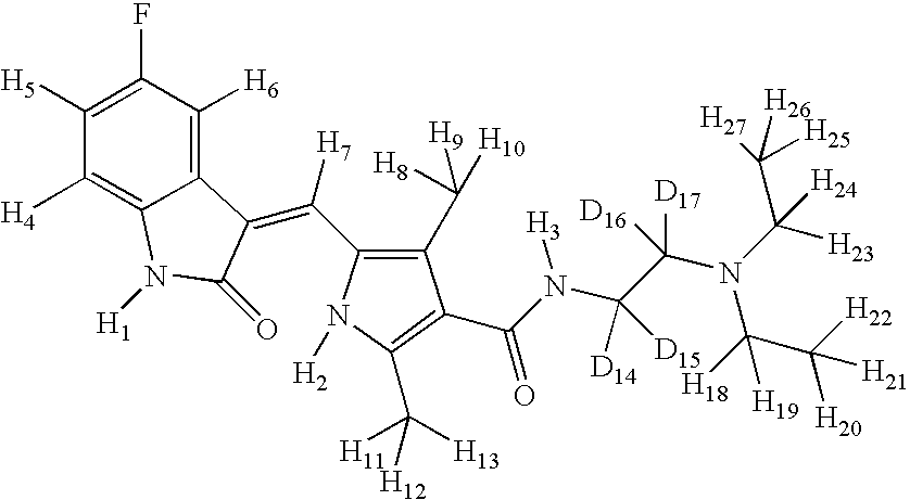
C1([H5])=C(F)C([H6])=C2C(=C1[H4])N([H1])C(=O)C2=C([H7])C1=C(C([H9])([H10])[H8])C(C(N(C(C(N(C([H23])(C([H27])([H26])[H25])[H24])C([H18])(C([H22])([H20])[H21])[H19])([D17])[D16])([D14])[D15])[H3])=O)=C(C([H12])([H11])[H13])N1[H2]
